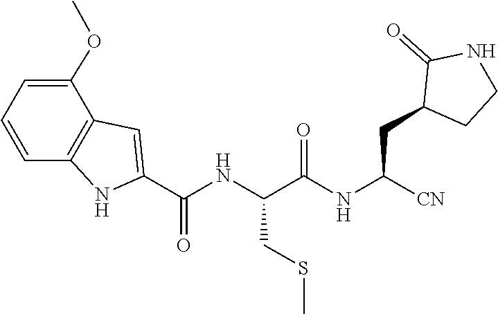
C(CSC)(NC(C1=CC2=C(N1)C=CC=C2OC)=O)C(=O)NC(CC1C(=O)NCC1)[CN]
